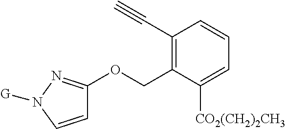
C1=CN([G])N=C1OCC1=C(C#C)C=CC=C1[CO2(CH2)2CH3]
